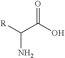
C(N)([R])C(O)=O
